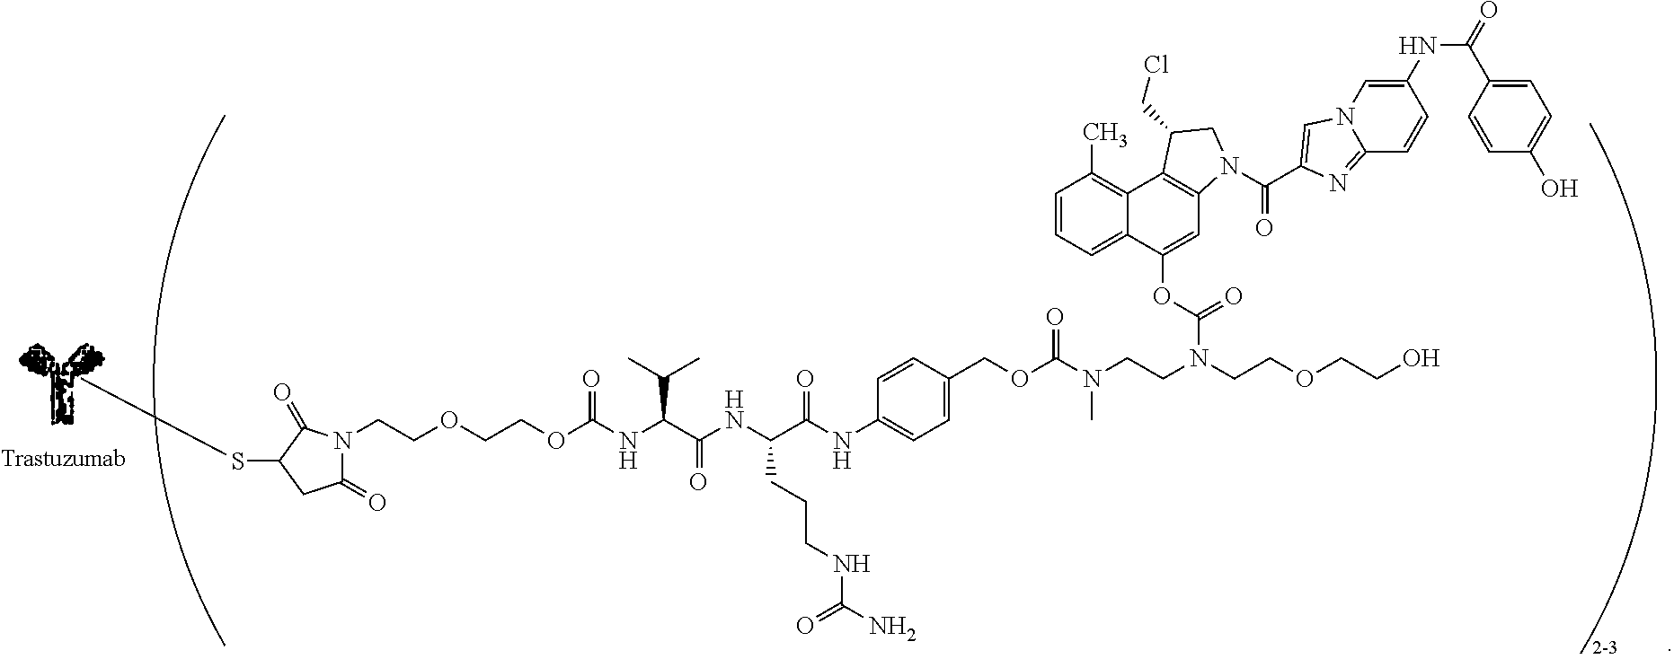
C1(=O)N(CCOCCOC(NC(C(NC(C(NC2=CC=C(COC(N(CCN(C(=O)OC3=CC4=C(C5=C(C)C=CC=C35)C(CCl)CN4C(=O)C3=CN4C(=N3)C=CC(NC(C3=CC=C(O)C=C3)=O)=C4)CCOCCO)C)=O)C=C2)=O)CCCNC(=O)N)=O)C(C)C)=O)C(=O)C(SC)C1
